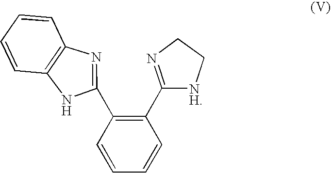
C1=CC(C2=NC3=C(C=CC=C3)N2)=C(C2=NCCN2)C=C1
